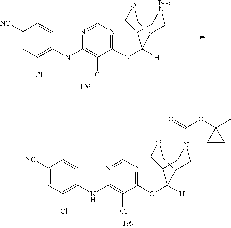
C1([NC])=CC(Cl)=C(NC2=C(Cl)C(OC3([H])C4C[BocN]CC3COC4)=NC=N2)C=C1.C1([NC])=CC(Cl)=C(NC2=C(Cl)C(OC3([H])C4CN(C(=O)OC5(C)CC5)CC3COC4)=NC=N2)C=C1
